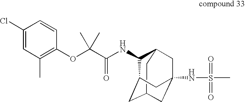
C1(NC(C(OC2=C(C)C=C(Cl)C=C2)(C)C)=O)C2CC3(NS(C)(=O)=O)CC(CC1C3)C2
